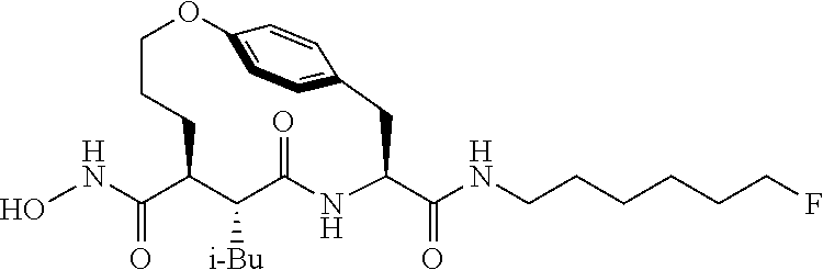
ONC(C1CCCOC2=CC=C(C=C2)CC(C(=O)NCCCCCCF)NC(=O)C1[i-Bu])=O
